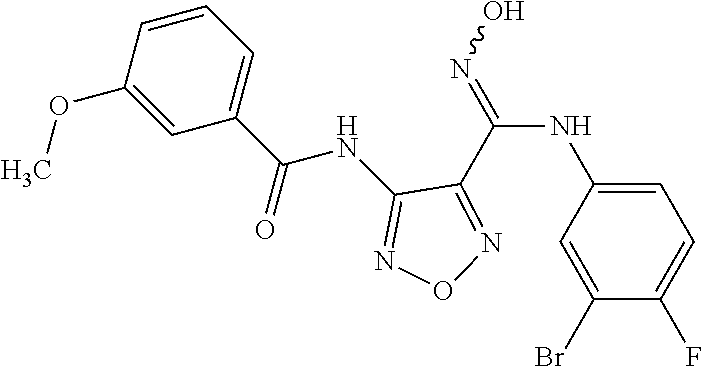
C1=C(NC(=NO)C2=NON=C2NC(C2=CC=CC(OC)=C2)=O)C=C(Br)C(F)=C1
